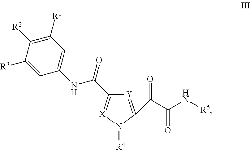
C1([R3])=CC(NC(=O)C2=[X]N([R4])C(C(C(N[R5])=O)=O)=[Y]2)=CC([R1])=C1[R2]
